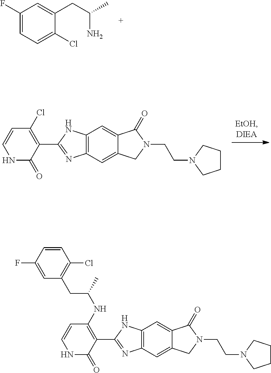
C1(F)=CC=C(Cl)C(CC(C)N)=C1.N1C(=O)C(C2=NC3=C(N2)C=C2C(=C3)CN(CCN3CCCC3)C2=O)=C(Cl)C=C1.N1C(=O)C(C2=NC3=C(N2)C=C2C(=C3)CN(CCN3CCCC3)C2=O)=C(NC(CC2=C(Cl)C=CC(F)=C2)C)C=C1
